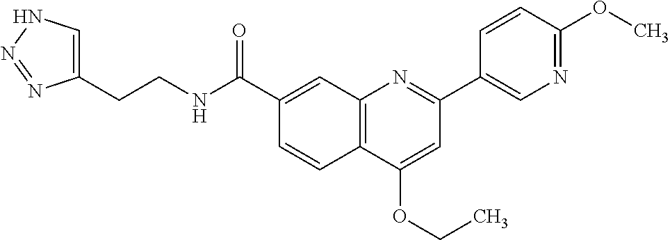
C1(C(NCCC2=CNN=N2)=O)=CC2=C(C=C1)C(OCC)=CC(C1=CN=C(OC)C=C1)=N2
